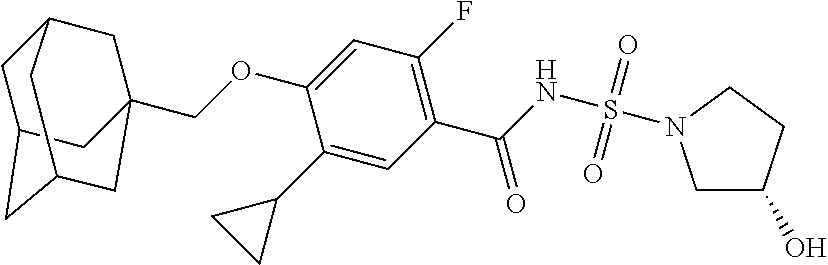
C1C2CC3CC(COC4=CC(F)=C(C(NS(=O)(=O)N5CC(O)CC5)=O)C=C4C4CC4)(CC1C3)C2
